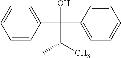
C1=CC(C(C2=CC=CC=C2)(O)C(C)C)=CC=C1
